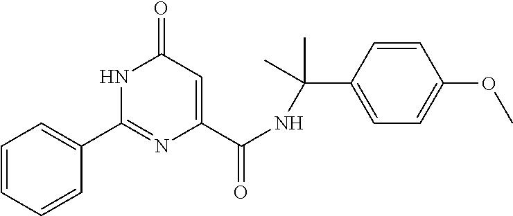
C1=CC=CC(C2=NC(C(NC(C3=CC=C(OC)C=C3)(C)C)=O)=CC(=O)N2)=C1
